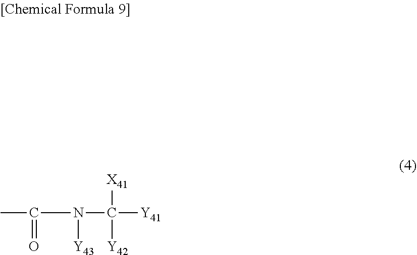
C(N(C([Y41])([X41])[Y42])[Y43])(C)=O
